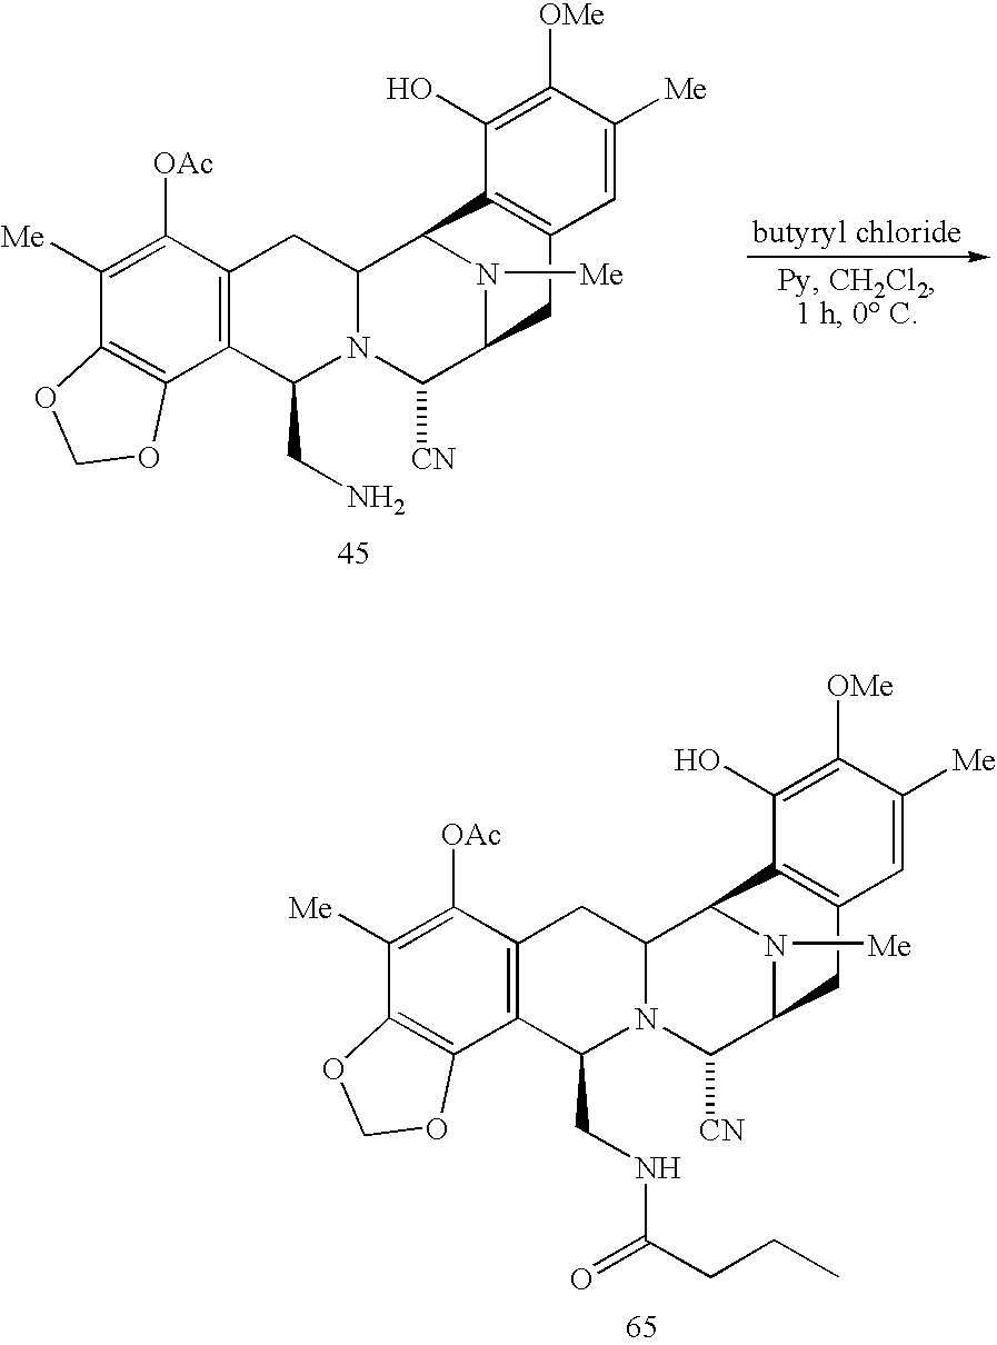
C12=C(C3=C(C([OAc])=C1[Me])CC1N(C3CN)C([CN])C3N([Me])C1C1=C(C3)C=C([Me])C([OMe])=C1O)OCO2.C12=C(C3=C(C([OAc])=C1[Me])CC1N(C3CNC(CCC)=O)C([CN])C3N([Me])C1C1=C(C3)C=C([Me])C([OMe])=C1O)OCO2
